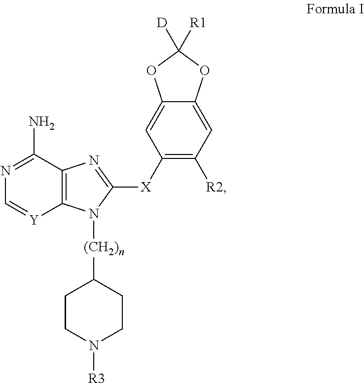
C12=C(N([(CH2)n]C3CCN([R3])CC3)C([X]C3=C([R2])C=C4C(=C3)OC([D])([R1])O4)=N1)[Y]=CN=C2N
